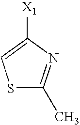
S1C(C)=NC([X1])=C1
